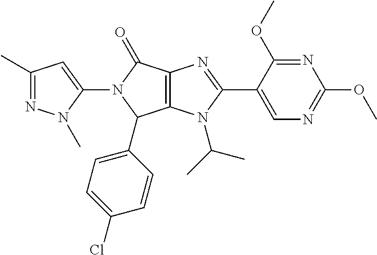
C12=C(N(C(C)C)C(C3=CN=C(OC)N=C3OC)=N1)C(C1=CC=C(Cl)C=C1)N(C1=CC(C)=NN1C)C2=O
